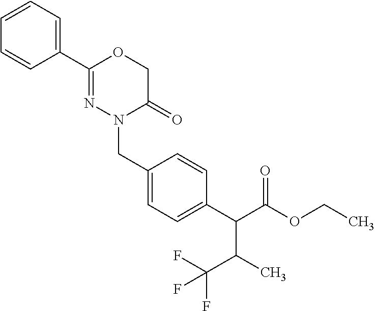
C1(C2=NN(CC3=CC=C(C(C(OCC)=O)C(C)C(F)(F)F)C=C3)C(=O)CO2)=CC=CC=C1
